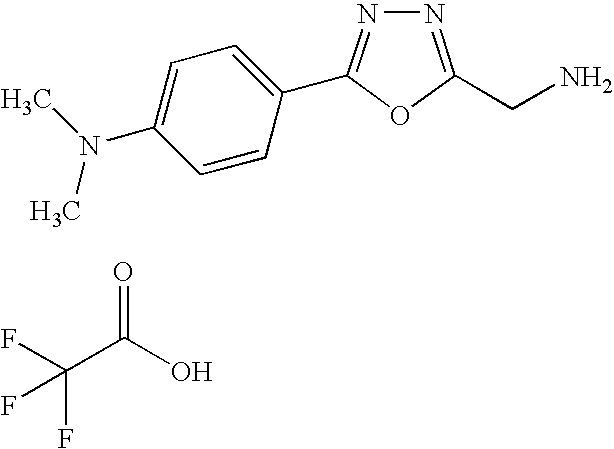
N1=C(CN)OC(C2=CC=C(N(C)C)C=C2)=N1.FC(C(O)=O)(F)F
